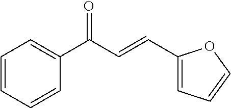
C1=CC=CC(C(C=CC2=CC=CO2)=O)=C1
